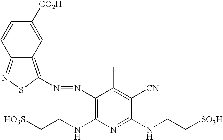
C1=C([CO2H])C=CC2=NSC(N=NC3=C(NCC[HO3S])N=C(NCC[SO3H])C([CN])=C3C)=C12
